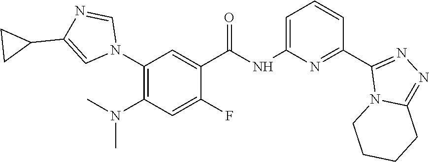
C1(N2C=NC(C3CC3)=C2)=C(N(C)C)C=C(F)C(C(NC2=CC=CC(C3=NN=C4N3CCCC4)=N2)=O)=C1
